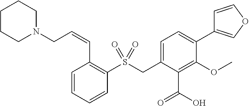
S(CC1=CC=C(C2=COC=C2)C(OC)=C1C(O)=O)(=O)(=O)C1=C(C=CCN2CCCCC2)C=CC=C1
